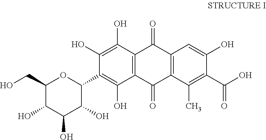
C12=C(C(O)=C(O)C(C3OC(CO)C(O)C(O)C3O)=C1O)C(=O)C1=C(C2=O)C(C)=C(C(O)=O)C(O)=C1
